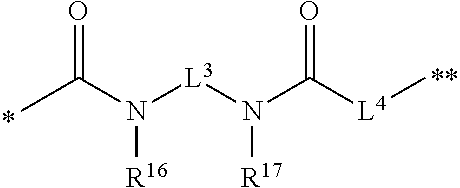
CC(N([L3]N(C([L4]C)=O)[R17])[R16])=O
